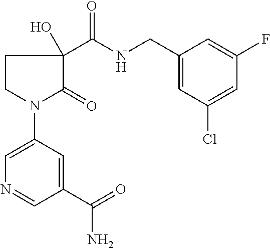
C1CN(C2=CN=CC(C(=O)N)=C2)C(=O)C1(C(NCC1=CC(Cl)=CC(F)=C1)=O)O
